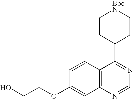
C1CC(C2=NC=NC3=C2C=CC(OCCO)=C3)CC[BocN]1
